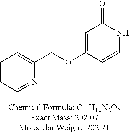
C1=CC=NC(COC2=CC(=O)NC=C2)=C1
